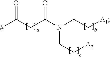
[#]C(CC(N(CC[A2])CC[A1])=O)=O
